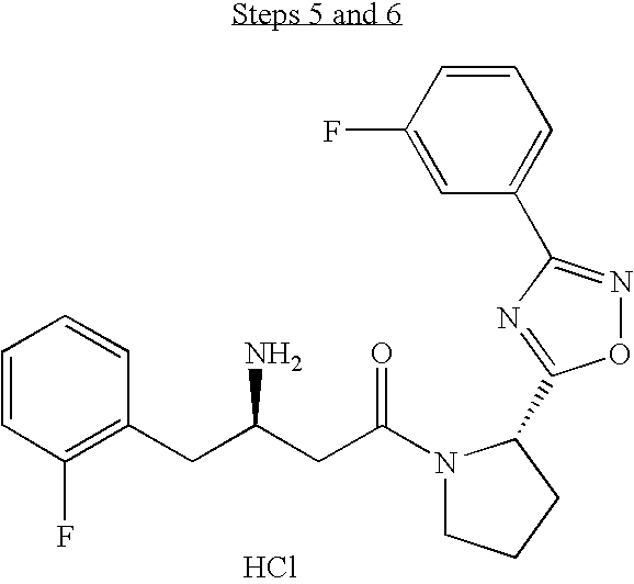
C1=CC(F)=C(CC(CC(N2CCCC2C2=NC(C3=CC=CC(F)=C3)=NO2)=O)N)C=C1.Cl
